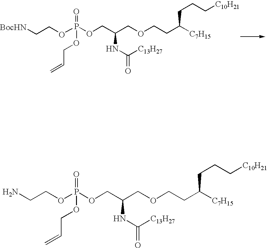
C(OCCC([C7H15])CCC[C10H21])C(COP(OCC[BocHN])(=O)OCC=C)NC([C13H27])=O.C(OCCC([C7H15])CCC[C10H21])C(COP(OCCN)(=O)OCC=C)NC([C13H27])=O
